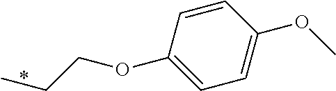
C1=C(OCCC)C=CC(OC)=C1
